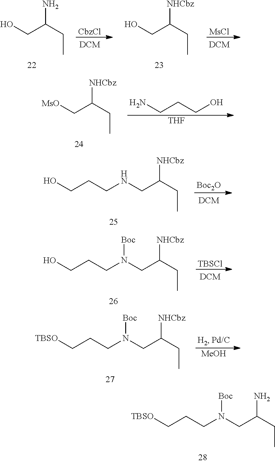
N(CC(CC)N)(CCC[TBSO])[Boc].[CbzCl].[MsCl].OCC(CC)N.OCC(CC)[NHCbz].NCCCO.[THF].[MsO]CC(CC)[NHCbz].[Boc2O].N(CC(CC)[NHCbz])CCCO.[TBSCl].N(CC(CC)[NHCbz])(CCCO)[Boc].[MeOH].N(CC(CC)[NHCbz])(CCC[TBSO])[Boc]
